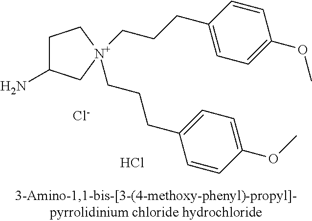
C1C(N)C[N+](CCCC2=CC=C(OC)C=C2)(CCCC2=CC=C(OC)C=C2)C1.[Cl-].Cl
